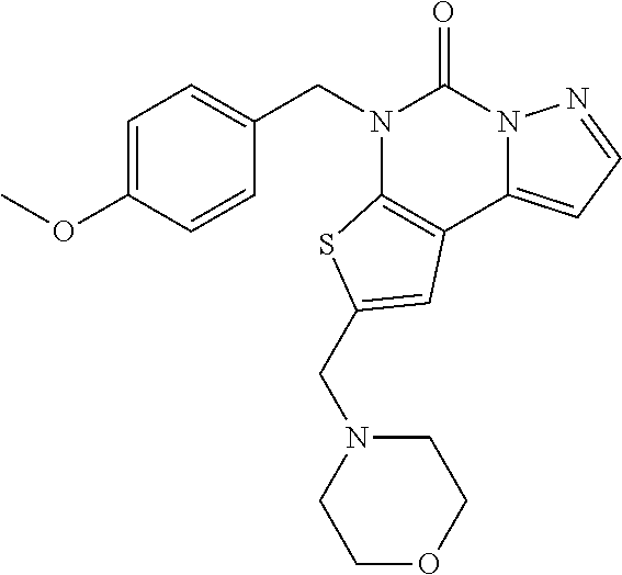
C1(CN2C3=C(C4=CC=NN4C2=O)C=C(CN2CCOCC2)S3)=CC=C(OC)C=C1
